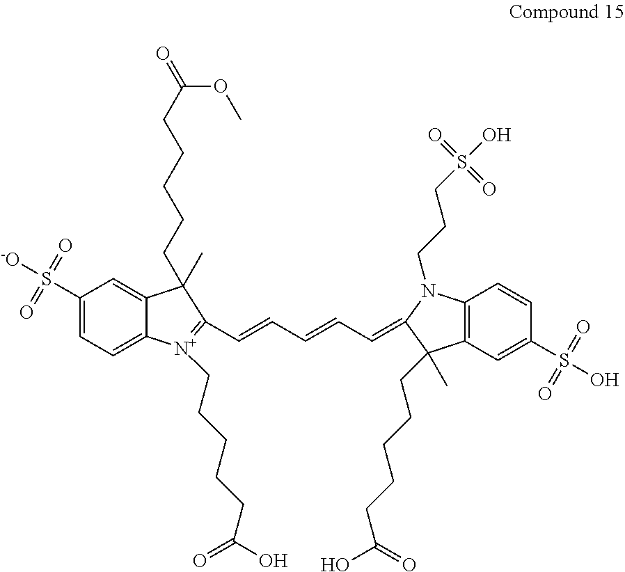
C1(S([-O])(=O)=O)=CC=C2C(=C1)C(CCCCCC(OC)=O)(C)C(C=CC=CC=C1N(CCCS(O)(=O)=O)C3=C(C1(C)CCCCCC(=O)O)C=C(S(O)(=O)=O)C=C3)=[N+]2CCCCCC(=O)O
